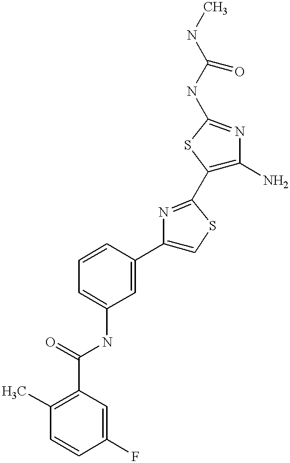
C1(C(=O)NC2=CC=CC(C3=CSC(C4=C(N)N=C(NC(=O)NC)S4)=N3)=C2)=C(C)C=CC(F)=C1
